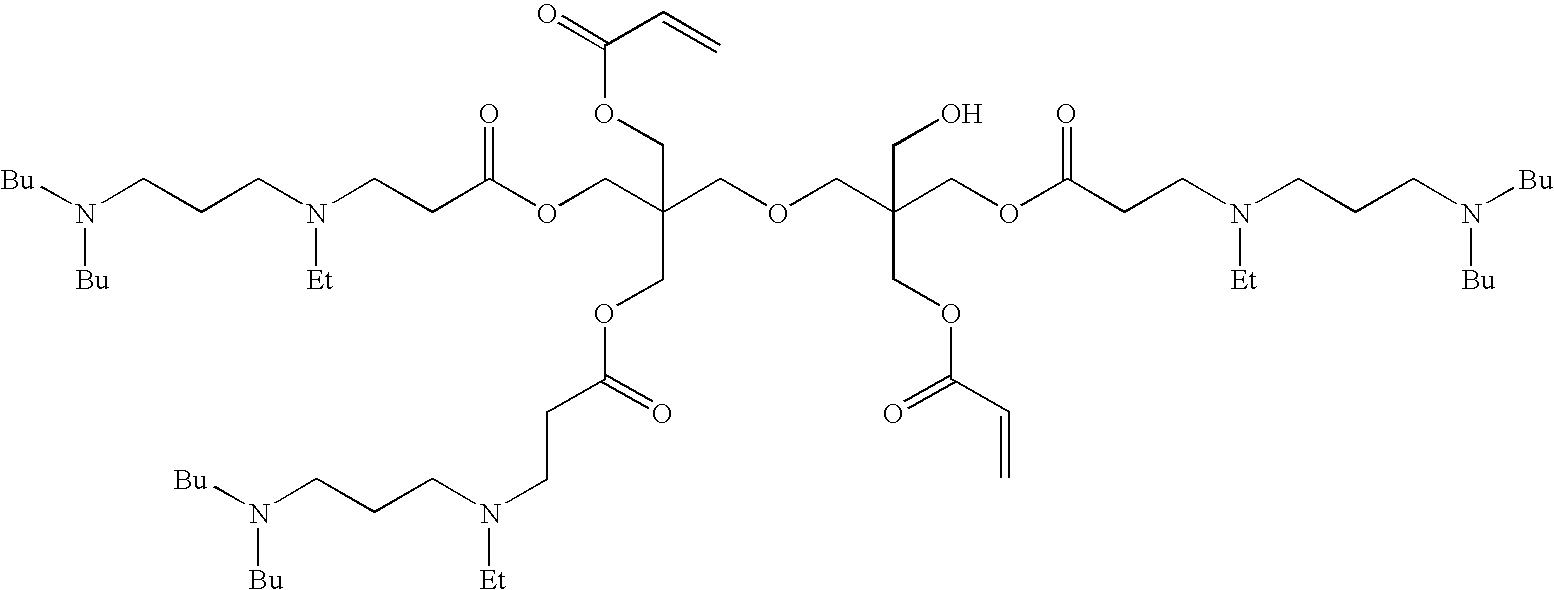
N(CCC(OCC(COC(=O)C=C)(COC(CCN(CCCN([Bu])[Bu])[Et])=O)COCC(COC(CCN([Et])CCCN([Bu])[Bu])=O)(CO)COC(C=C)=O)=O)(CCCN([Bu])[Bu])[Et]
